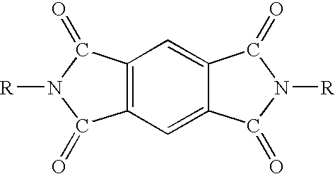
C12=C(C=C3C(=C1)C(=O)N([R])C3=O)C(=O)N([R])C2=O
